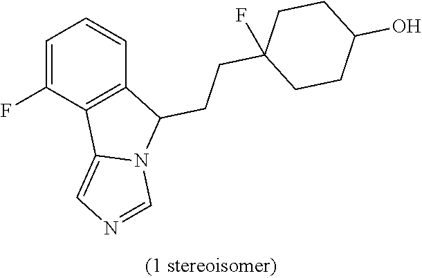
C1=C(F)C2=C(C=C1)C(CCC1(F)CCC(O)CC1)N1C2=CN=C1
